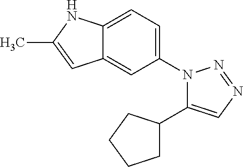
C1(N2C(C3CCCC3)=CN=N2)=CC=C2C(=C1)C=C(C)N2
